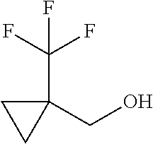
C(C1(CO)CC1)(F)(F)F
